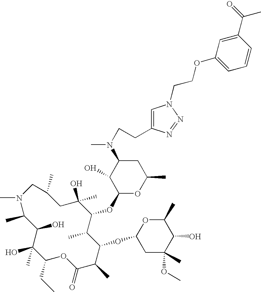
C1(=O)C(C)C(OC2OC(C)C(O)C(OC)(C)C2)C(C)C(OC2OC(C)CC(N(C)CCC3=CN(CCOC4=CC=CC(C(=O)C)=C4)N=N3)C2O)C(O)(C)CC(C)CN(C)C(C)C(O)C(O)(C)C(CC)O1
